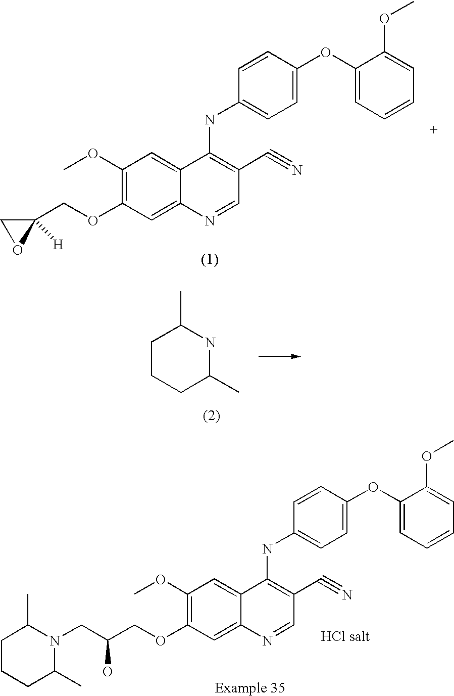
C1(OC)=C(OCC2([H])CO2)C=C2C(=C1)C(NC1=CC=C(OC3=CC=CC=C3OC)C=C1)=C(C#N)C=N2.C1(OC)=C(OCC(CN2C(C)CCCC2C)O)C=C2C(=C1)C(NC1=CC=C(OC3=CC=CC=C3OC)C=C1)=C(C#N)C=N2.C1CCC(C)NC1C
